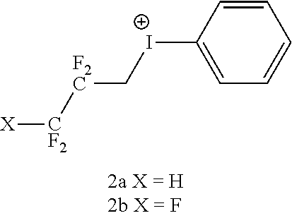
C1([I+]C[F2C][CF2][X])=CC=CC=C1
